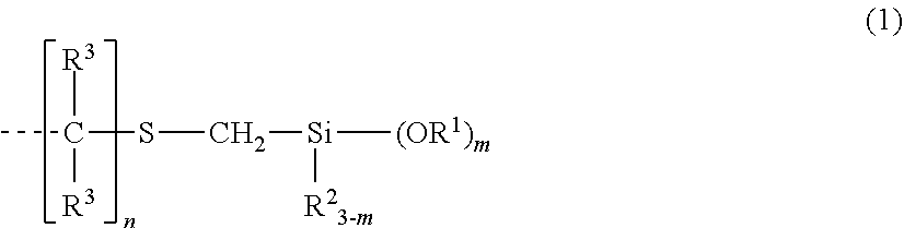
CC(SC[Si]([R23-m])[(OR1)m])([R3])[R3]
